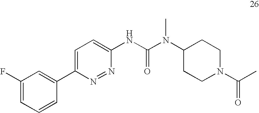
C1=C(C2=CC(F)=CC=C2)N=NC(NC(N(C2CCN(C(C)=O)CC2)C)=O)=C1
